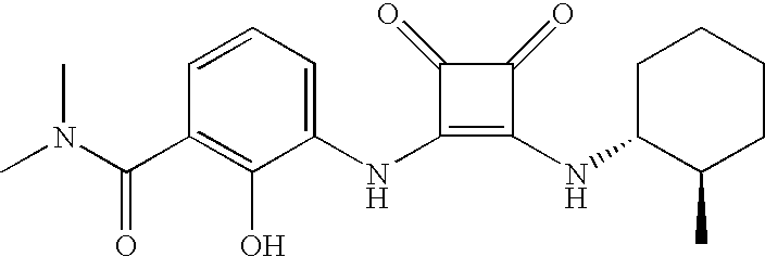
N(C1=C(NC2C(C)CCCC2)C(=O)C1=O)C1=CC=CC(C(=O)N(C)C)=C1O
